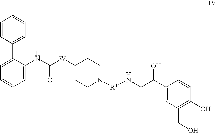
C1=CC=CC(C2=CC=CC=C2NC([W]C2CCN([R4]NCC(C3=CC(CO)=C(O)C=C3)O)CC2)=O)=C1
